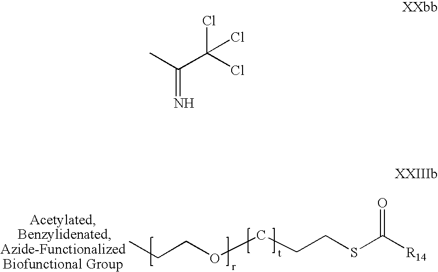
CCCOCCCSC([R14])=O.CC(C(Cl)(Cl)Cl)=N
